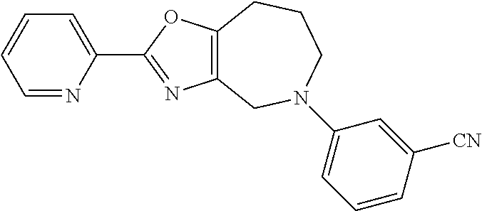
C1=NC(C2=NC3=C(O2)CCCN(C2=CC=CC([CN])=C2)C3)=CC=C1
